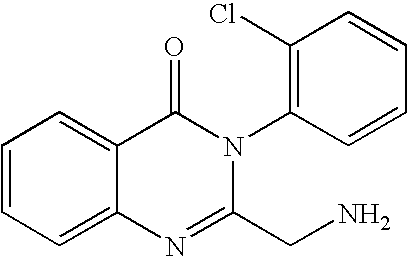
C1=CC=C2C(=C1)C(=O)N(C1=C(Cl)C=CC=C1)C(CN)=N2
